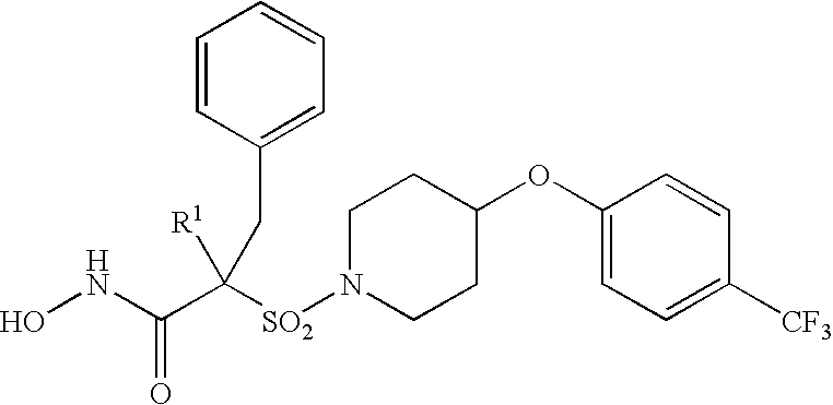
C1(OC2CCN([SO2]C(C(NO)=O)([R1])CC3=CC=CC=C3)CC2)=CC=C([CF3])C=C1
